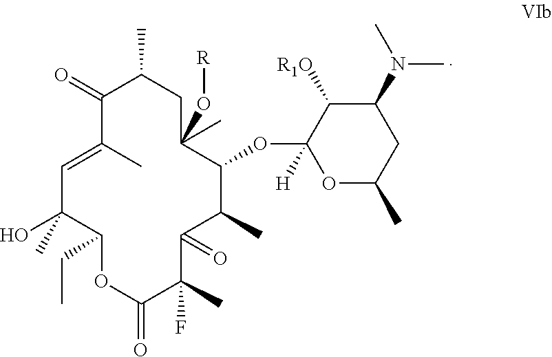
C1=C(C)C(=O)C(C)CC(O[R])(C)C(OC2([H])OC(C)CC(N(C)C)C2[R1O])C(C)C(=O)C(F)(C)C(=O)OC(CC)C1(C)O
